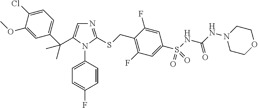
C1=C(Cl)C(OC)=CC(C(C2=CN=C(SCC3=C(F)C=C(S(NC(NN4CCOCC4)=O)(=O)=O)C=C3F)N2C2=CC=C(F)C=C2)(C)C)=C1
